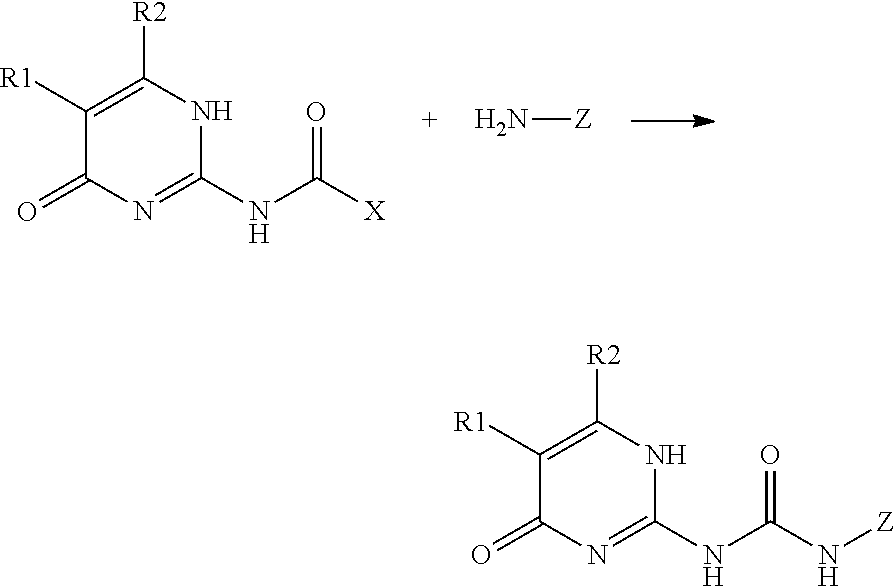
C1([R1])=C([R2])NC(NC([X])=O)=NC1=O.N[Z].C1([R1])=C([R2])NC(NC(N[Z])=O)=NC1=O
